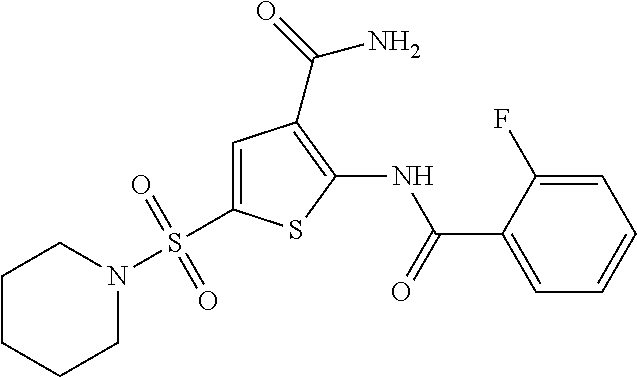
C1=C(S(N2CCCCC2)(=O)=O)SC(NC(=O)C2=CC=CC=C2F)=C1C(=O)N
